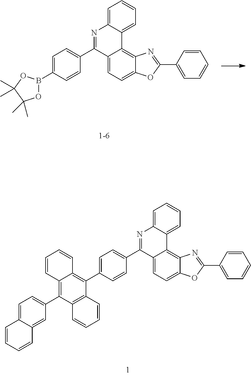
C12=CC=C3C(=C1C1=CC=CC=C1N=C2C1=CC=C(C2=C4C(=C(C5=CC=C6C(=C5)C=CC=C6)C5=C2C=CC=C5)C=CC=C4)C=C1)N=C(C1=CC=CC=C1)O3.C12=CC=C3C(=C1C1=CC=CC=C1N=C2C1=CC=C(B2OC(C)(C)C(C)(C)O2)C=C1)N=C(C1=CC=CC=C1)O3
